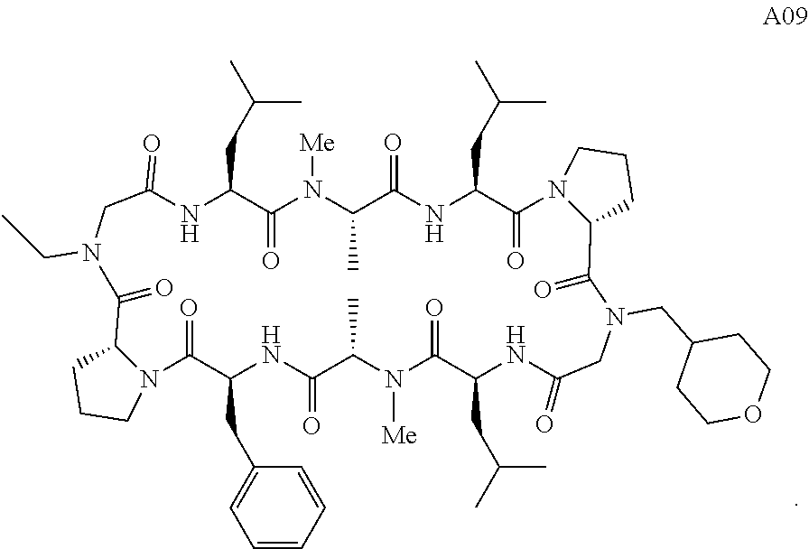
N1C(CC(C)C)C(=O)N([Me])C(C)C(=O)NC(CC(C)C)C(=O)N2C(C(=O)N(CC3CCOCC3)CC(=O)NC(CC(C)C)C(=O)N([Me])C(C)C(=O)NC(CC3=CC=CC=C3)C(=O)N3C(C(=O)N(CC)CC1=O)CCC3)CCC2
